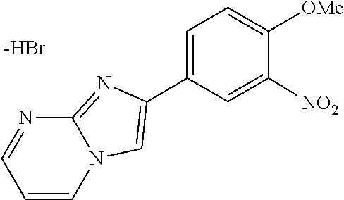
N1=C2N=CC=CN2C=C1C1=CC=C([OMe])C([NO2])=C1.[-HBr]
